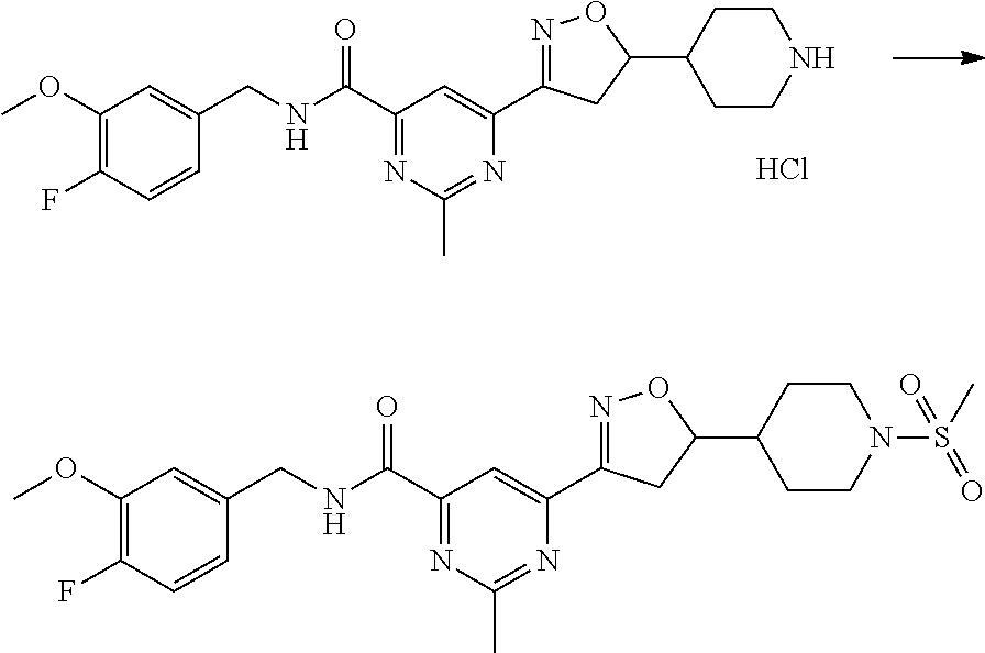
C1(OC)=C(F)C=CC(CNC(C2=NC(C)=NC(C3=NOC(C4CCN(S(C)(=O)=O)CC4)C3)=C2)=O)=C1.C1(OC)=C(F)C=CC(CNC(C2=NC(C)=NC(C3=NOC(C4CCNCC4)C3)=C2)=O)=C1.Cl
